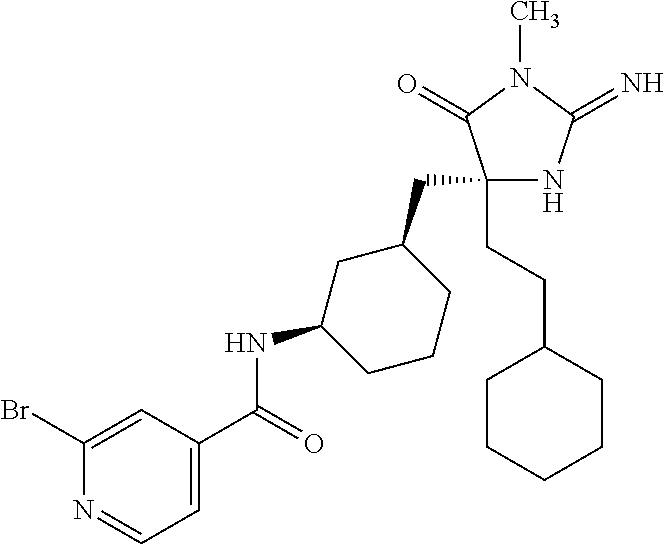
C1(CC2CC(NC(=O)C3=CC=NC(Br)=C3)CCC2)(CCC2CCCCC2)NC(=N)N(C)C1=O
